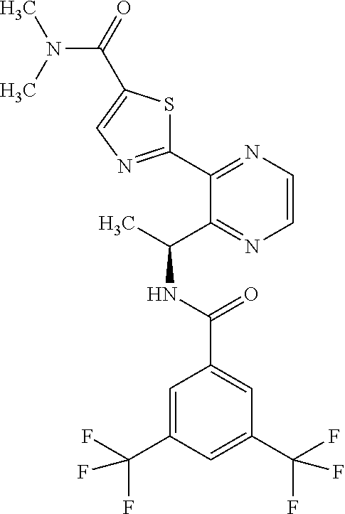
C1(C2=NC=CN=C2C(C)NC(C2=CC(C(F)(F)F)=CC(C(F)(F)F)=C2)=O)=NC=C(C(N(C)C)=O)S1
